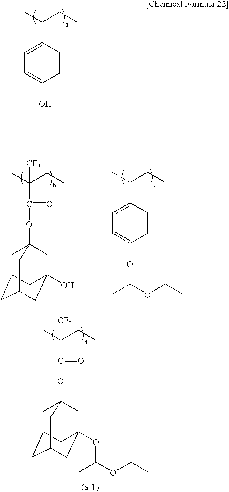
C(C(=O)OC12CC3CC(CC(O)(C1)C3)C2)(C)(CC)[CF3].C(C1=CC=C(OC(C)OCC)C=C1)(C)CC.C(C(=O)OC12CC3CC(CC(OC(C)OCC)(C1)C3)C2)(C)(CC)[CF3].C(C1=CC=C(O)C=C1)(C)CC
